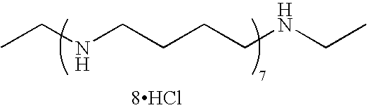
CCNCCCCNCC.[8HCl]
